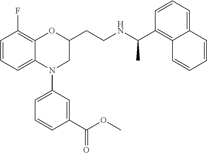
C1=CC=C2C(=C1F)OC(CCNC(C1=C3C(=CC=C1)C=CC=C3)C)CN2C1=CC=CC(C(OC)=O)=C1
